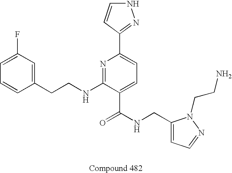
C1=CC(CCNC2=NC(C3=NNC=C3)=CC=C2C(NCC2=CC=NN2CCN)=O)=CC(F)=C1
